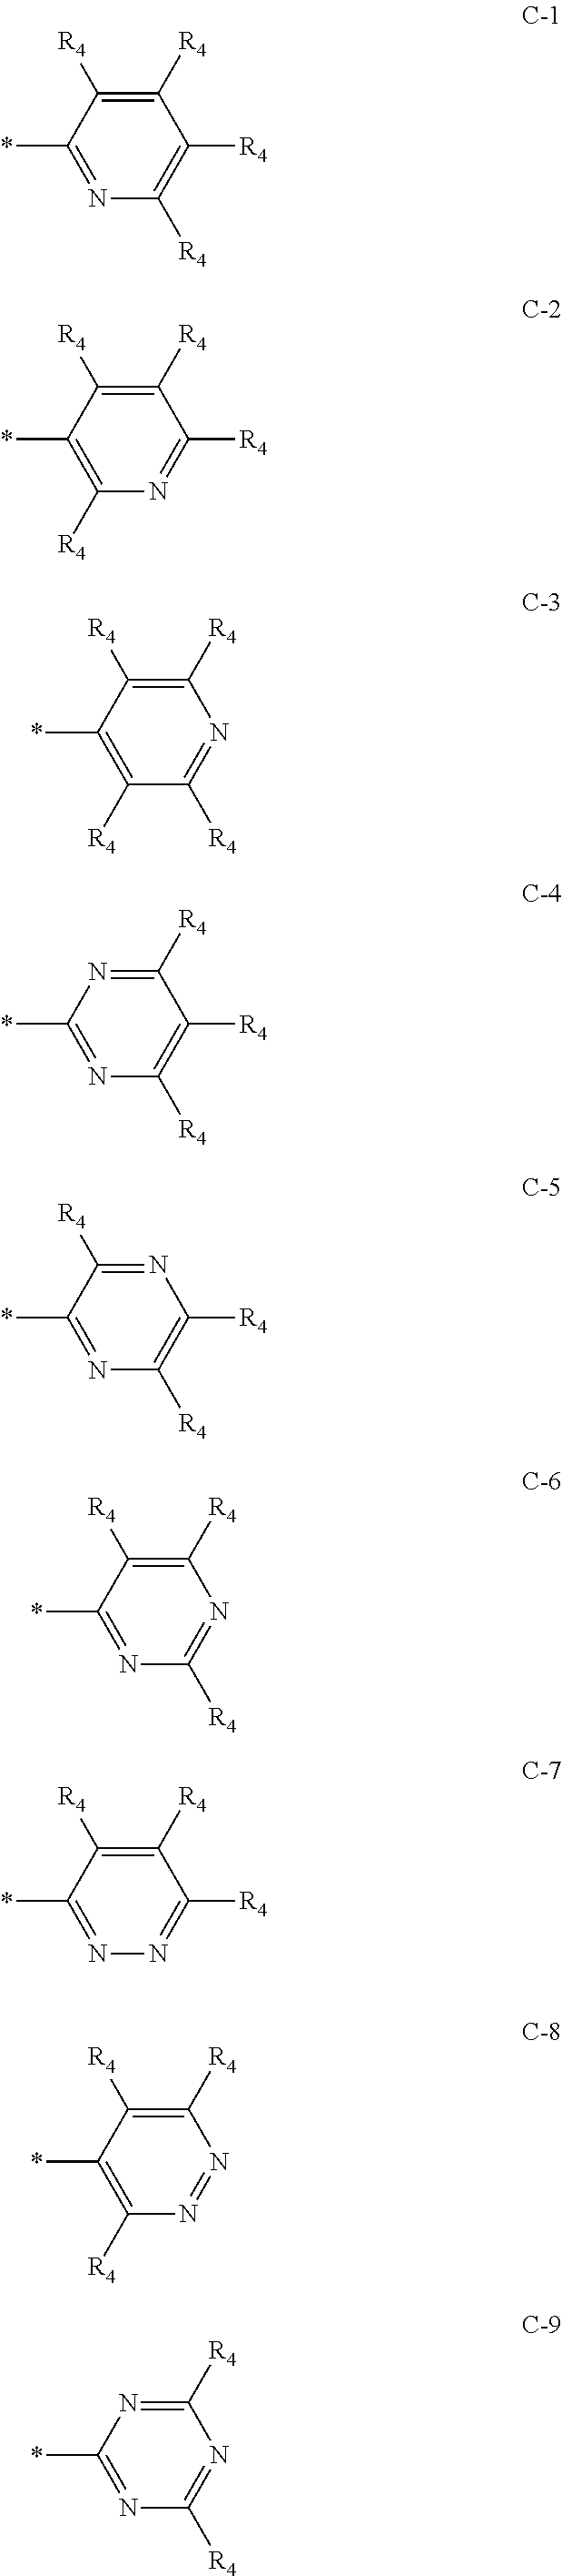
C1([R4])=C([R4])C(*)=NC([R4])=C1[R4].C1([R4])=C([R4])C(*)=C([R4])N=C1[R4].C1([R4])=C([R4])C(*)=C([R4])C([R4])=N1.C1([R4])=NC(*)=NC([R4])=C1[R4].N1=C([R4])C(*)=NC([R4])=C1[R4].C1([R4])=C([R4])C(*)=NC([R4])=N1.C1([R4])=C([R4])C(*)=NN=C1[R4].C1([R4])=C([R4])C(*)=C([R4])N=N1.C1([R4])=NC(*)=NC([R4])=N1
